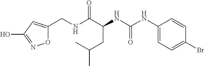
C(CC(NC(=O)NC1=CC=C(Br)C=C1)C(NCC1=CC(O)=NO1)=O)(C)C
